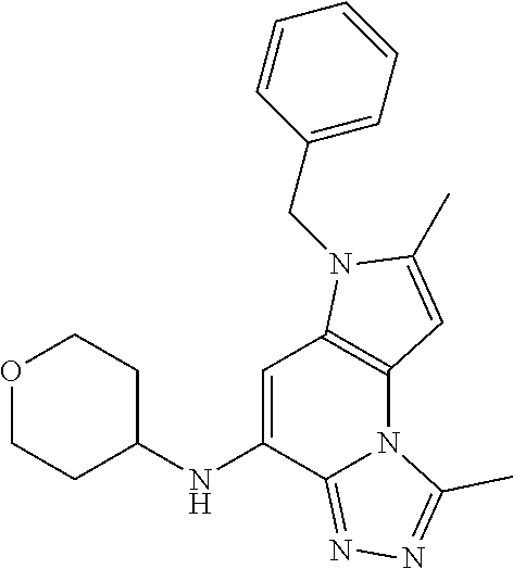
C1=C(NC2CCOCC2)C2=NN=C(C)N2C2=C1N(CC1=CC=CC=C1)C(C)=C2
